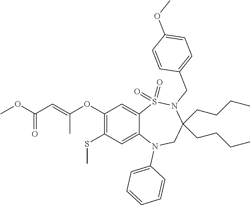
O(C(=O)C=C(OC1=C(SC)C=C2C(=C1)S(=O)(=O)N(CC1=CC=C(OC)C=C1)C(CCCC)(CCCC)CN2C1=CC=CC=C1)C)C
